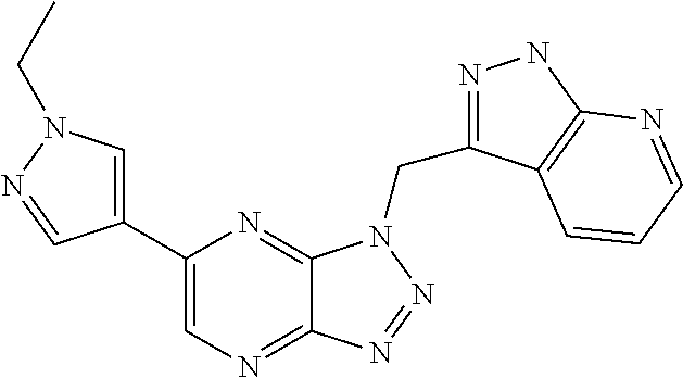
C1=C(C2=CN=C3C(=N2)N(CC2=NNC4=C2C=CC=N4)N=N3)C=NN1CC
